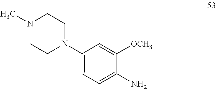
N1(C)CCN(C2=CC=C(N)C([OCH3])=C2)CC1
